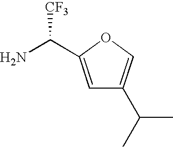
NC([CF3])C1=CC(C(C)C)=CO1
